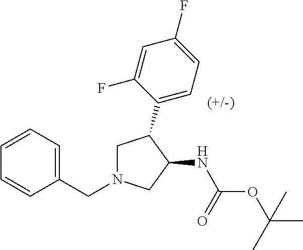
C1(C2CN(CC3=CC=CC=C3)CC2NC(OC(C)(C)C)=O)=CC=C(F)C=C1F
